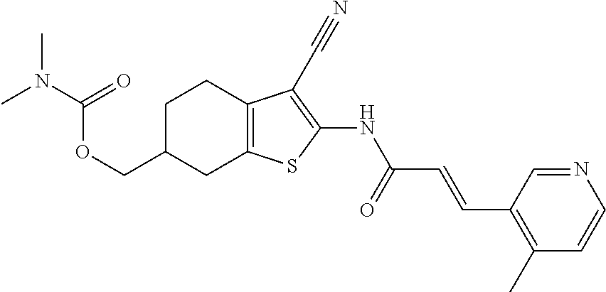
C(C1CC2=C(CC1)C(C#N)=C(NC(C=CC1=C(C)C=CN=C1)=O)S2)OC(N(C)C)=O
